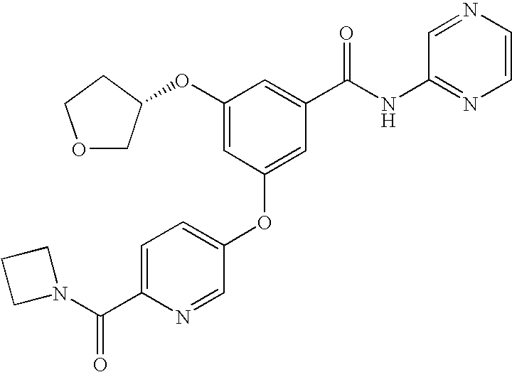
C1(OC2COCC2)=CC(OC2=CC=C(C(=O)N3CCC3)N=C2)=CC(C(NC2=NC=CN=C2)=O)=C1
